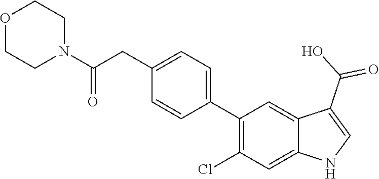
C1(C2=CC=C(CC(N3CCOCC3)=O)C=C2)=C(Cl)C=C2C(=C1)C(C(O)=O)=CN2
